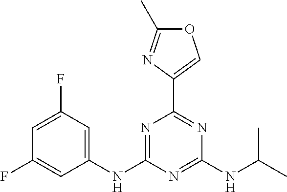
N1=C(NC2=CC(F)=CC(F)=C2)N=C(NC(C)C)N=C1C1=COC(C)=N1
